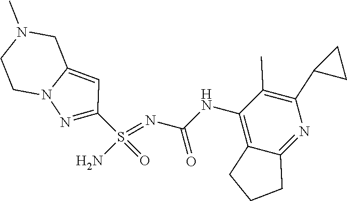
C(NC1=C2C(=NC(C3CC3)=C1C)CCC2)(N=S(N)(=O)C1=NN2C(=C1)CN(C)CC2)=O
